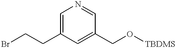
C1=C(CCBr)C=C(CO[TBDMS])C=N1
